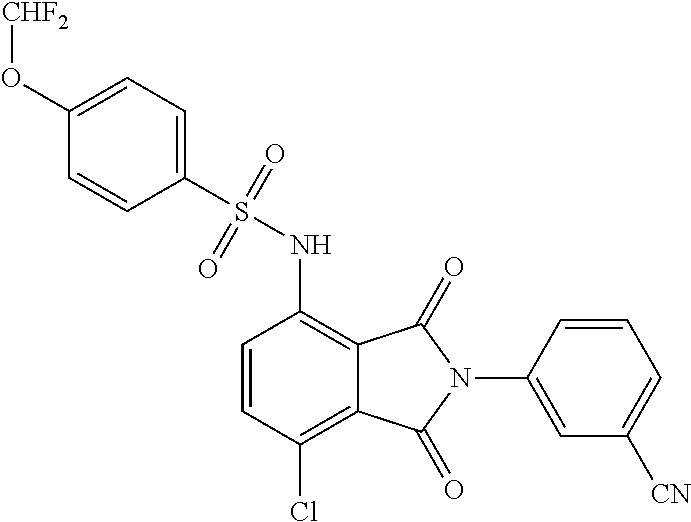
C1=CC(Cl)=C2C(=C1NS(C1=CC=C(O[CHF2])C=C1)(=O)=O)C(=O)N(C1=CC([CN])=CC=C1)C2=O
